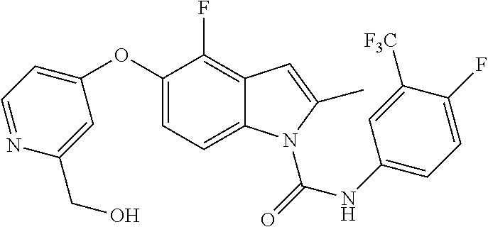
C1(OC2=CC=NC(CO)=C2)=CC=C2C(=C1F)C=C(C)N2C(=O)NC1=CC=C(F)C([F3C])=C1
